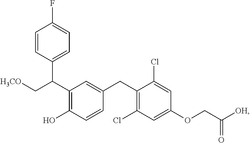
C1=CC(C(C2=C(O)C=CC(CC3=C(Cl)C=C(OCC([OH])=O)C=C3Cl)=C2)C[H3CO])=CC=C1F
